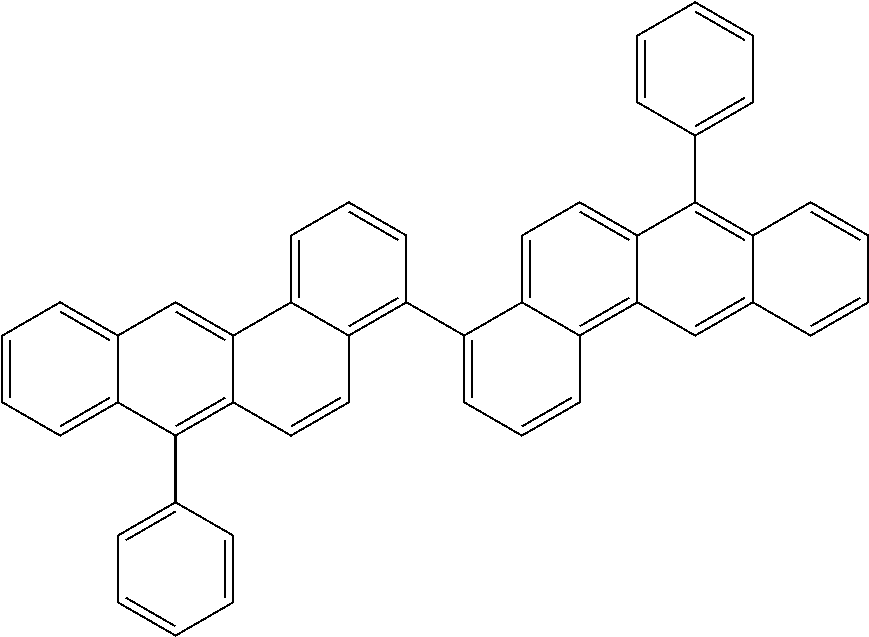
C1=CC=C2C(=C1)C=C1C(=C2C2=CC=CC=C2)C=CC2=C(C3=CC=CC4=C5C(=CC=C43)C(C3=CC=CC=C3)=C3C(=C5)C=CC=C3)C=CC=C12
